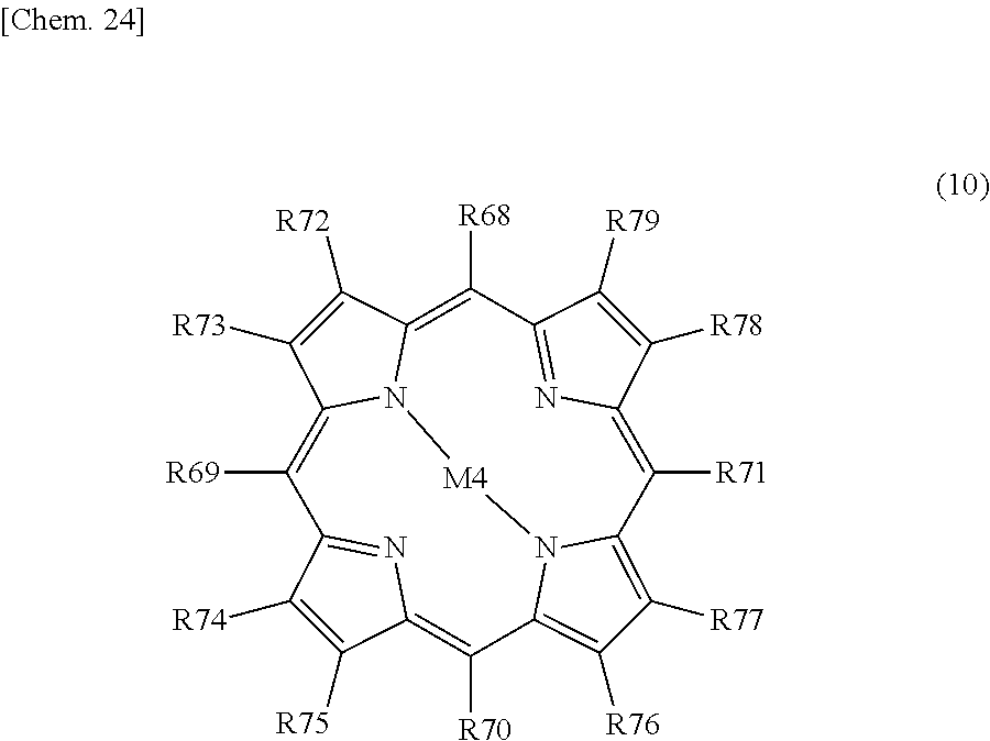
[R75]C1=C([R74])C2=NC1=C([R70])C1=C([R76])C([R77])=C3N1[M4]N1C(=C([R68])C4=NC(=C3[R71])C([R78])=C4[R79])C([R72])=C([R73])C1=C2[R69]
